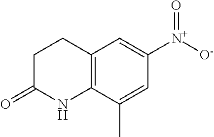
C1CC(=O)NC2=C1C=C([N+](=O)[O-])C=C2C
